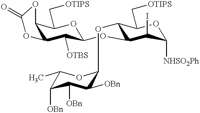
C1(OC2C([OBn])C([OBn])C([OBn])C(C)O2)C(C[OTIPS])OC([NHSO2Ph])C(I)C1OC1C([OTBS])C2C(C(C[OTIPS])O1)OC(=O)O2
